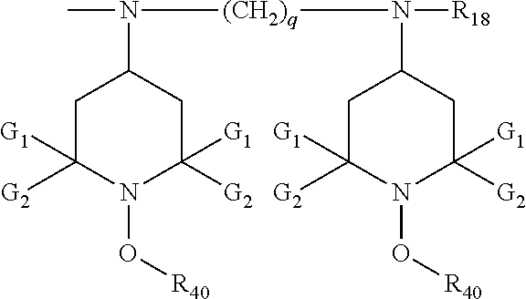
N([(CH2)q]N(C1CC([G2])([G1])N(O[R40])C([G2])([G1])C1)[R18])(C1CC([G2])([G1])N(O[R40])C([G2])([G1])C1)C
